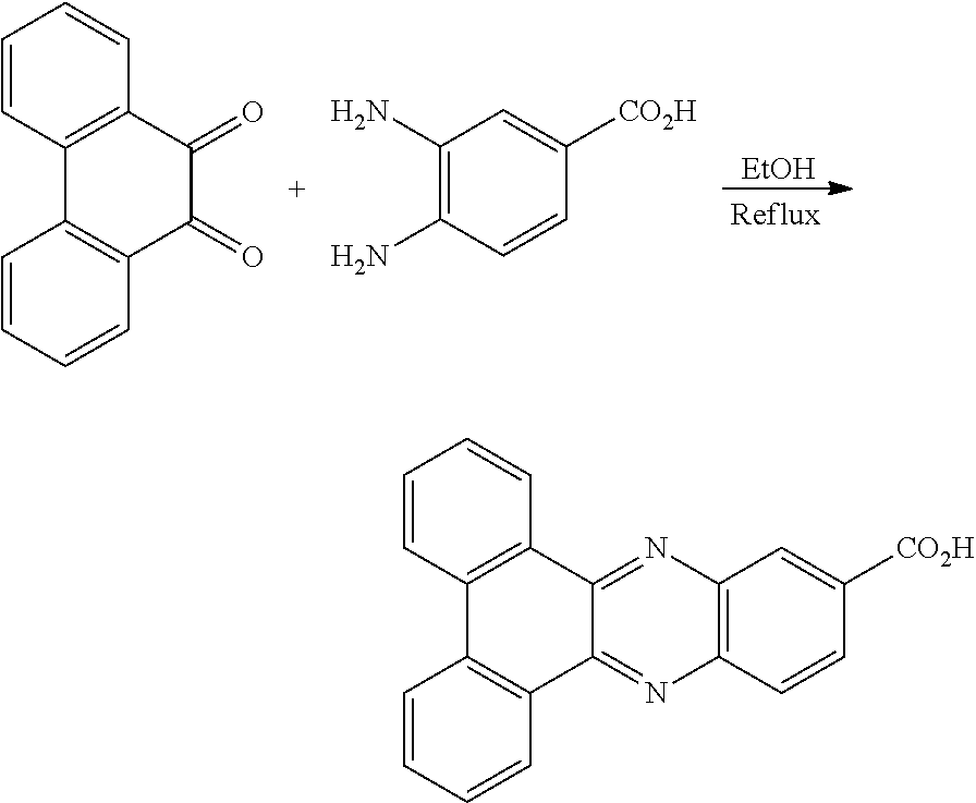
C1=CC2=C(C=C1)C(=O)C(=O)C1=C2C=CC=C1.C1(N)=C(N)C=CC([CO2H])=C1.[EtOH].C1=CC2=C(C=C1)C1=NC3=C(N=C1C1=C2C=CC=C1)C=CC([CO2H])=C3
